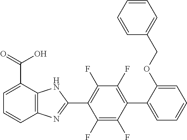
C1(F)=C(F)C(C2=CC=CC=C2OCC2=CC=CC=C2)=C(F)C(F)=C1C1=NC2=C(N1)C(C(=O)O)=CC=C2
